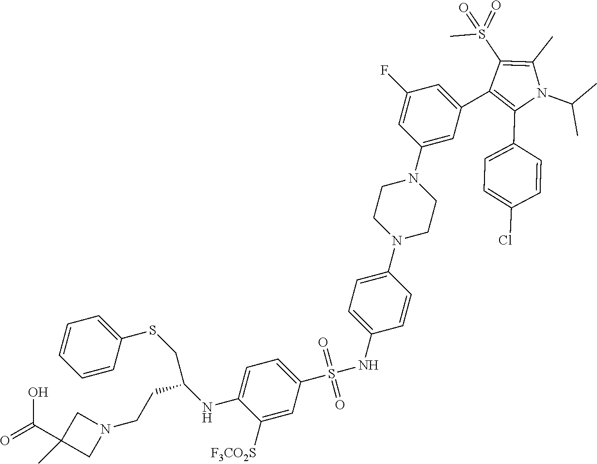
C1([F3CO2S])=CC(S(NC2=CC=C(N3CCN(C4=CC(C5=C(C6=CC=C(Cl)C=C6)N(C(C)C)C(C)=C5S(=O)(C)=O)=CC(F)=C4)CC3)C=C2)(=O)=O)=CC=C1NC(CCN1CC(C(=O)O)(C)C1)CSC1=CC=CC=C1
